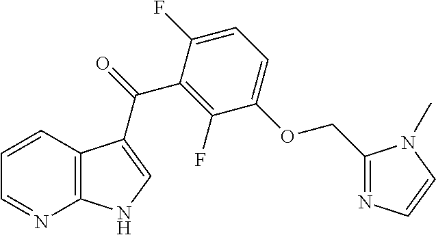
C1=CC2=C(N=C1)NC=C2C(C1=C(F)C(OCC2=NC=CN2C)=CC=C1F)=O
